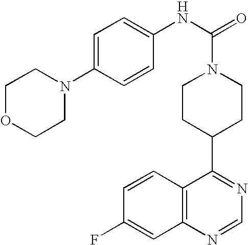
C1=C(N2CCOCC2)C=CC(NC(=O)N2CCC(C3=NC=NC4=C3C=CC(F)=C4)CC2)=C1
